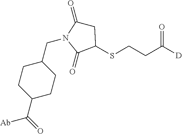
C1(CN2C(=O)CC(SCCC(=O)[D])C2=O)CCC(C([Ab])=O)CC1
